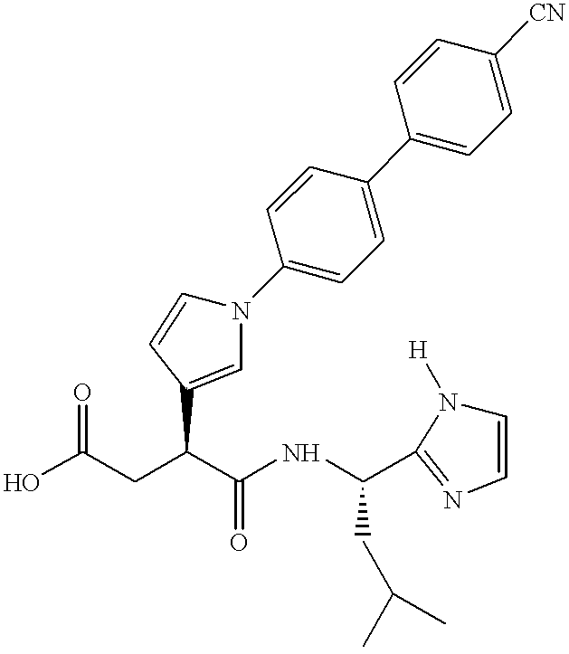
N1(C2=CC=C(C3=CC=C([CN])C=C3)C=C2)C=CC(C(C(=O)NC(C2=NC=CN2[H])CC(C)C)CC(O)=O)=C1
